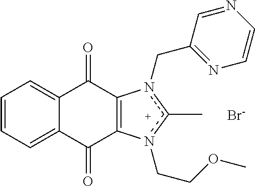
C1=CC=C2C(=C1)C(=O)C1=C(C2=O)n(CCOC)c(C)n1CC1=NC=CN=C1.[Br-]
